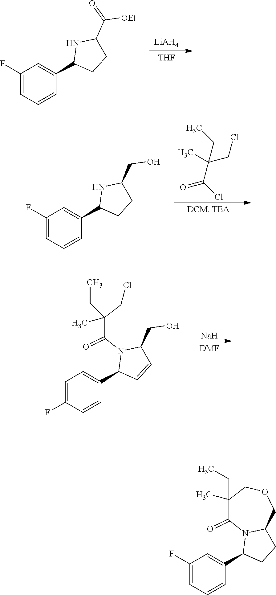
[LiAH4].[THF].C1(F)=CC=CC(C2CCC(C(=O)[OEt])N2)=C1.C(C(Cl)=O)(CC)(C)CCl.C1(F)=CC=CC(C2CCC(CO)N2)=C1.C1=C(F)C=CC(C2C=CC(CO)N2C(C(CCl)(C)CC)=O)=C1.[Na].[DMF].C1(F)=CC=CC(C2CCC3N2C(=O)C(C)(CC)COC3)=C1
